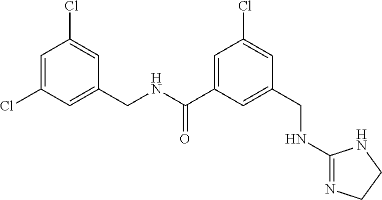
C1(CNC(C2=CC(Cl)=CC(CNC3=NCCN3)=C2)=O)=CC(Cl)=CC(Cl)=C1
